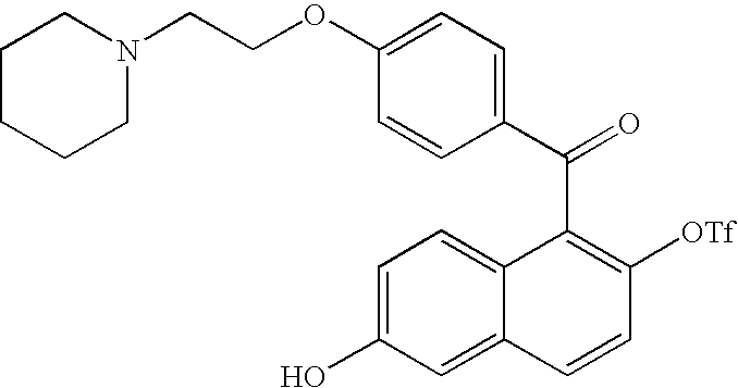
C(C1=C([OTf])C=CC2=CC(O)=CC=C12)(C1=CC=C(OCCN2CCCCC2)C=C1)=O
